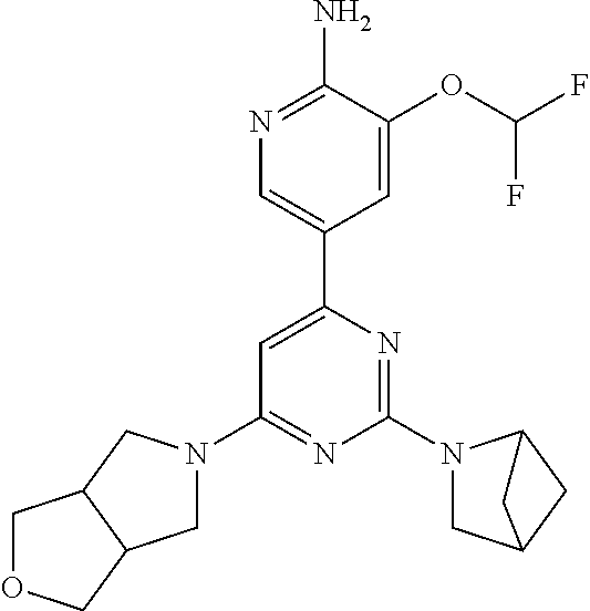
N1=C(N)C(OC(F)F)=CC(C2=CC(N3CC4C(C3)COC4)=NC(N3CC4CC3C4)=N2)=C1
